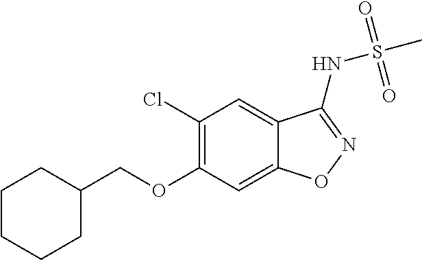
O(C1=C(Cl)C=C2C(=C1)ON=C2NS(C)(=O)=O)CC1CCCCC1
